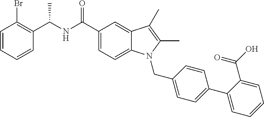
C1(C(NC(C2=CC=C3C(=C2)C(C)=C(C)N3CC2=CC=C(C3=CC=CC=C3C(=O)O)C=C2)=O)C)=C(Br)C=CC=C1
